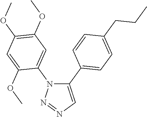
C1(C2=CC=C(CCC)C=C2)=CN=NN1C1=CC(OC)=C(OC)C=C1OC
